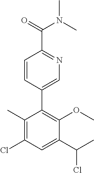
C1(C2=C(OC)C(C(C)Cl)=CC(Cl)=C2C)=CN=C(C(N(C)C)=O)C=C1
